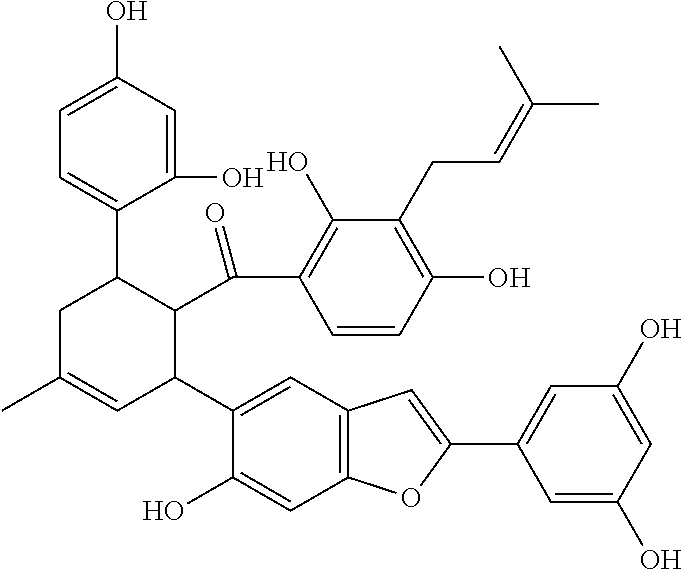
C1=C(O)C=C(O)C(C2CC(C)=CC(C3=CC4=C(C=C3O)OC(C3=CC(O)=CC(O)=C3)=C4)C2C(C2=C(O)C(CC=C(C)C)=C(O)C=C2)=O)=C1
